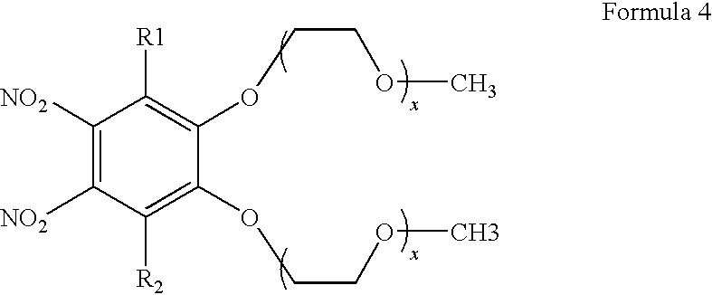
C1([NO2])=C([NO2])C([R2])=C(OCCOC)C(OCCOC)=C1[R1]
